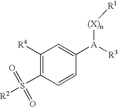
C1=CC([A]([R3])[(X)n][R1])=CC([R4])=C1S([R2])(=O)=O
